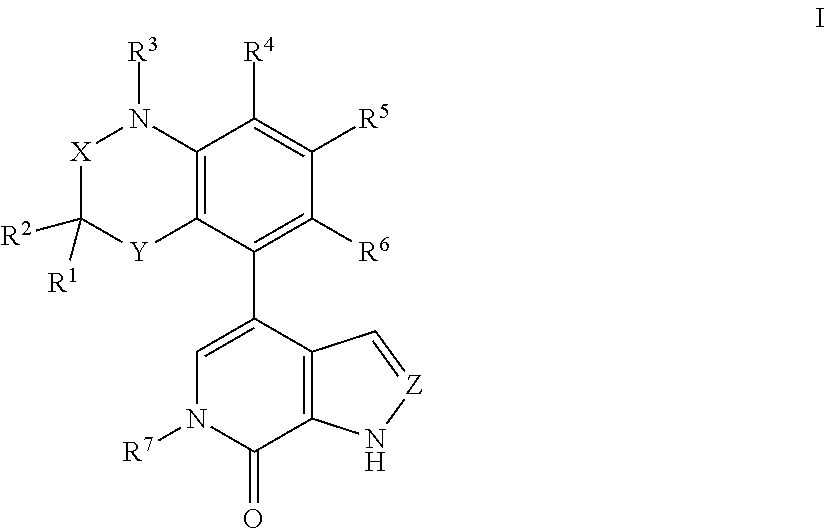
[X]1C([R2])([R1])[Y]C2=C(N1[R3])C([R4])=C([R5])C([R6])=C2C1=CN([R7])C(=O)C2=C1C=[Z]N2
